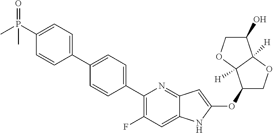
C1(OC2=CC3=NC(C4=CC=C(C5=CC=C(P(C)(=O)C)C=C5)C=C4)=C(F)C=C3N2)COC2([H])C1([H])OCC2O
